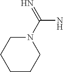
N1(C(=N)N)CCCCC1
